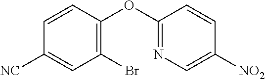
C1(Br)=C(OC2=NC=C([NO2])C=C2)C=CC([NC])=C1
